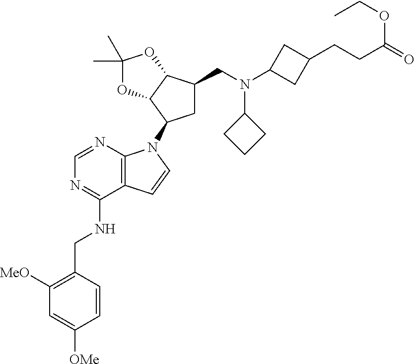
N1=C(NCC2=C([MeO])C=C([OMe])C=C2)C2=C(N=C1)N(C1CC(CN(C3CC(CCC(=O)OCC)C3)C3CCC3)C3C1OC(C)(C)O3)C=C2
